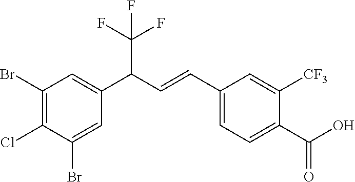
C1(Br)=C(Cl)C(Br)=CC(C(C(F)(F)F)C=CC2=CC=C(C(=O)O)C([CF3])=C2)=C1
